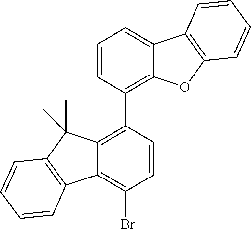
C1=CC(C2=C3C(=C(Br)C=C2)C2=C(C3(C)C)C=CC=C2)=C2C(=C1)C1=C(O2)C=CC=C1
